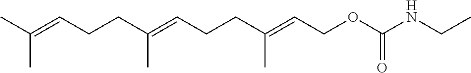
CC(=CCCC(=CCCC(=CCOC(NCC)=O)C)C)C
